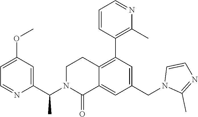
C1(C(N2C(=O)C3=CC(CN4C(C)=NC=C4)=CC(C4=C(C)N=CC=C4)=C3CC2)C)=CC(OC)=CC=N1
